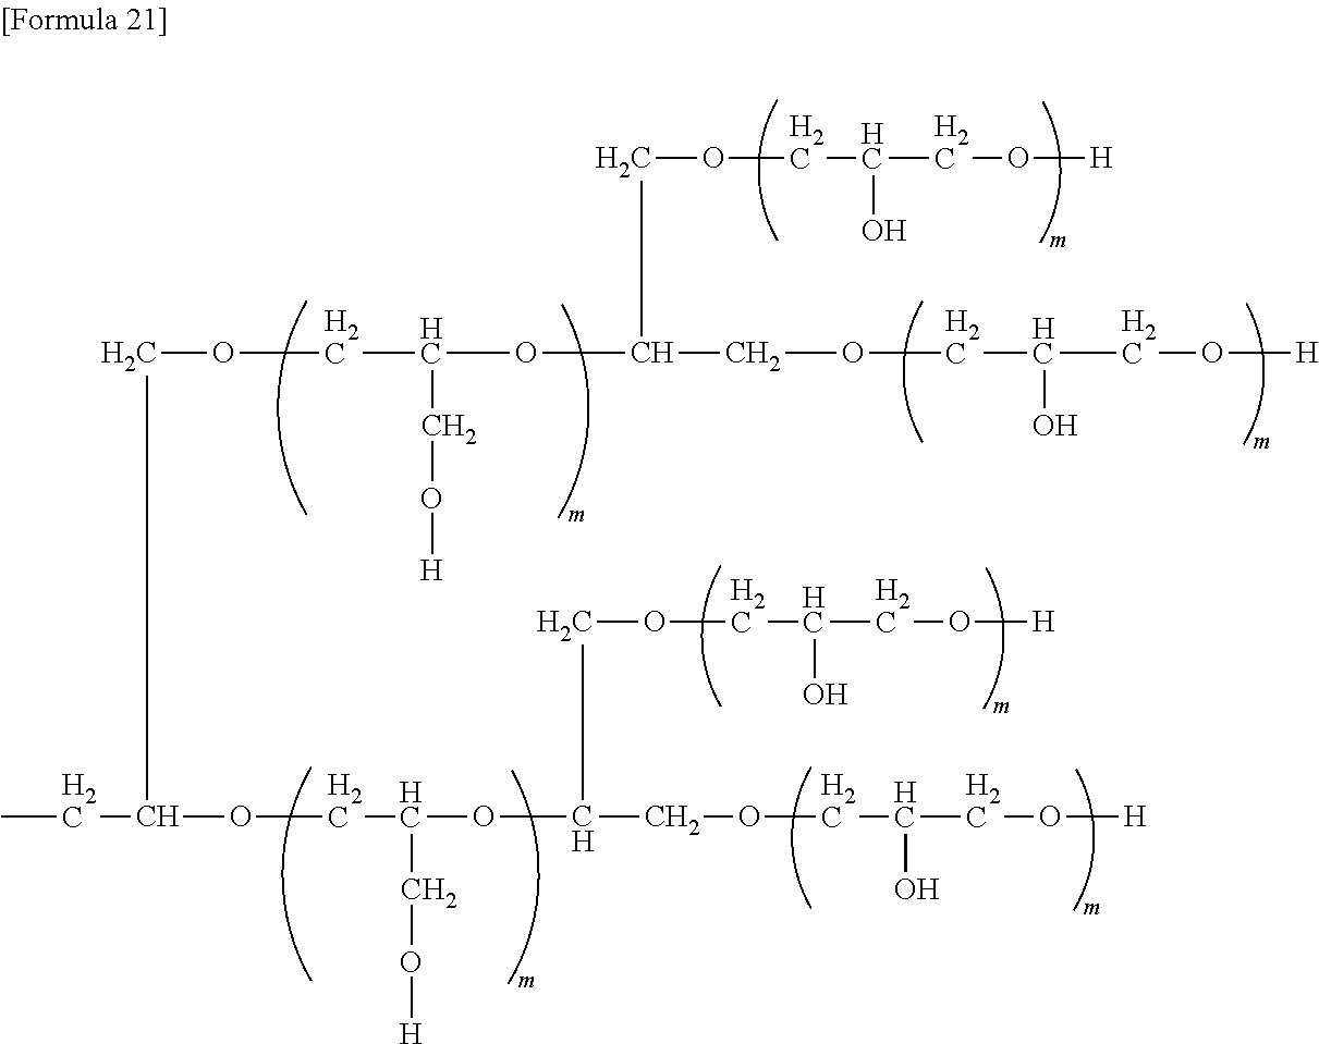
CCC(OCC(OC(COCC(CO[H])O)COCC(CO[H])O)CO[H])COCC(OC(COCC(CO[H])O)COCC(CO[H])O)CO[H]
